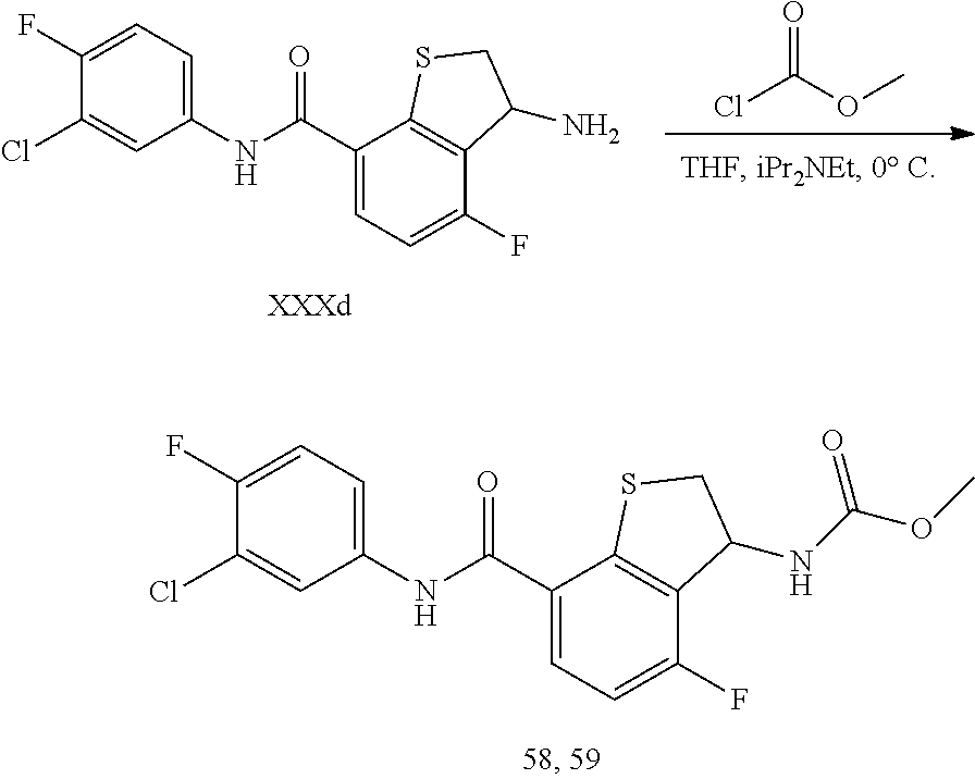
C1(Cl)=CC(NC(C2=CC=C(F)C3=C2SCC3NC(OC)=O)=O)=CC=C1F.ClC(OC)=O.C1(Cl)=CC(NC(C2=CC=C(F)C3=C2SCC3N)=O)=CC=C1F
